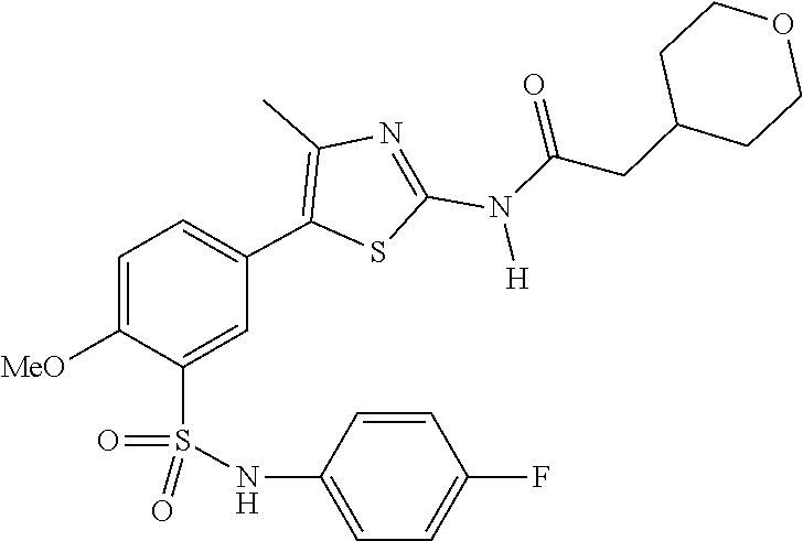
O=C(CC1CCOCC1)N(C1=NC(C)=C(C2=CC=C([MeO])C(S(=O)(NC3=CC=C(F)C=C3)=O)=C2)S1)[H]
